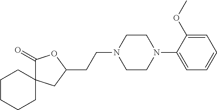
C1CCCC2(C1)C(=O)OC(CCN1CCN(C3=CC=CC=C3OC)CC1)C2
